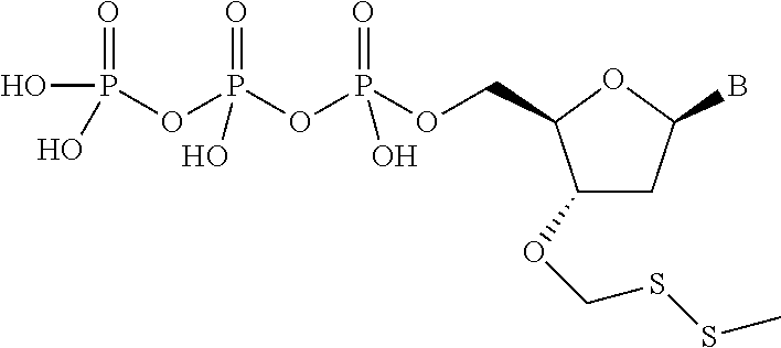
P(OP(OP(OCC1C(OCSSC)CC(B)O1)(=O)O)(=O)O)(O)(=O)O
